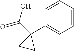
C1=CC=CC=C1C1(C(=O)O)CC1
